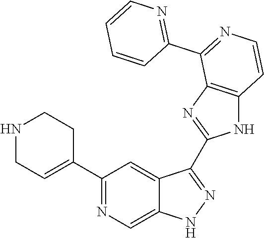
C1(C2=NC=C3C(=C2)C(C2=NC4=C(N2)C=CN=C4C2=NC=CC=C2)=NN3)=CCNCC1
